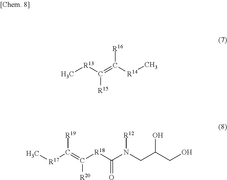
C[R13]C(=C([R14]C)[R16])[R15].C[R17]C(=C([R18]C(N(CC(CO)O)[R12])=O)[R20])[R19]
